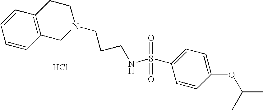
C1=CC2=C(C=C1)CCN(CCCNS(C1=CC=C(OC(C)C)C=C1)(=O)=O)C2.Cl
